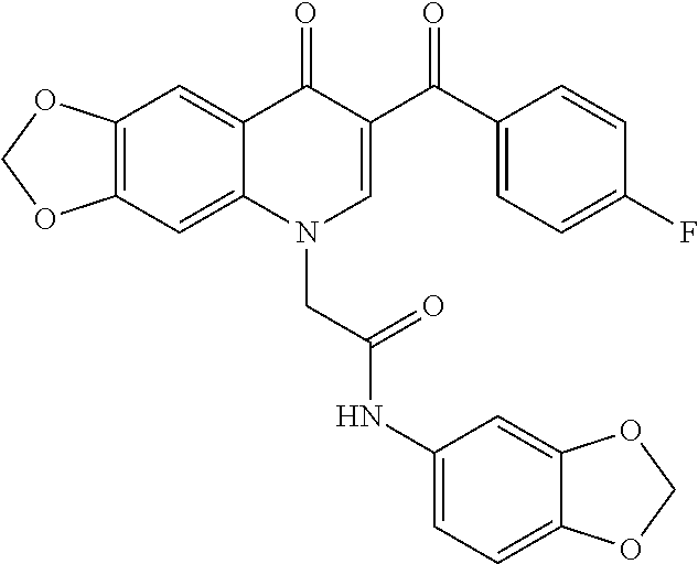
C12=C(C=C3C(=C1)C(=O)C(C(C1=CC=C(F)C=C1)=O)=CN3CC(NC1=CC=C3C(=C1)OCO3)=O)OCO2
